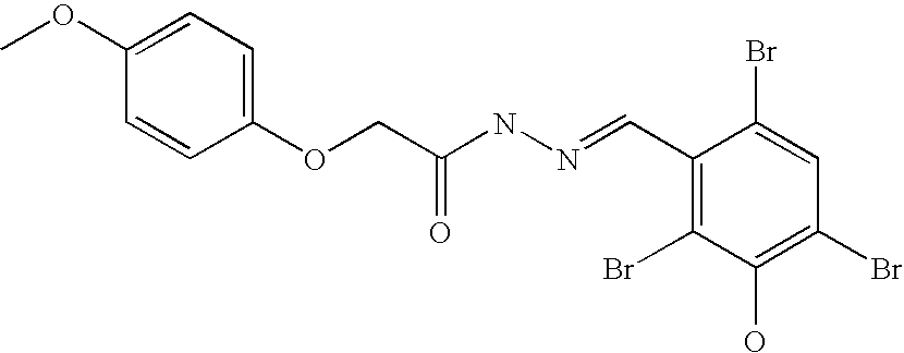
C1(OC)=CC=C(OCC(NN=CC2=C(Br)C(O)=C(Br)C=C2Br)=O)C=C1
